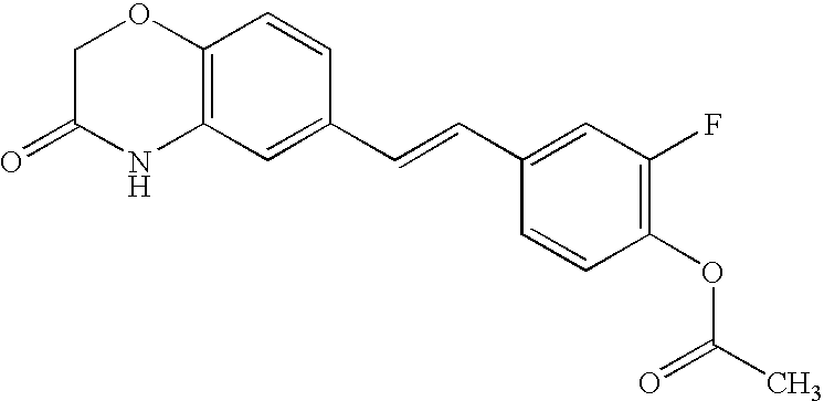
C12=C(C=C(C=CC3=CC(F)=C(OC(C)=O)C=C3)C=C1)NC(=O)CO2
